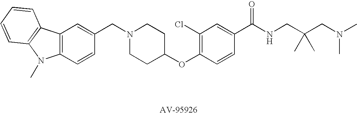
C12=C(C=CC(CN3CCC(OC4=C(Cl)C=C(C(NCC(CN(C)C)(C)C)=O)C=C4)CC3)=C1)N(C)C1=C2C=CC=C1
